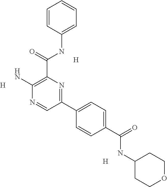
[H].C1(C(NC2=CC=CC=C2)=O)=C(N)N=CC(C2=CC=C(C(=O)NC3CCOCC3)C=C2)=N1.[H].[H]
